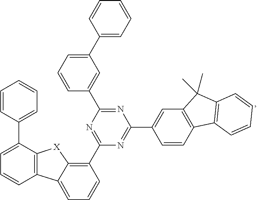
C12=C(C=CC(C3=NC(C4=C5C(=CC=C4)C4=C(C(C6=CC=CC=C6)=CC=C4)[X]5)=NC(C4=CC(C5=CC=CC=C5)=CC=C4)=N3)=C1)C1=C(C2(C)C)C=CC=C1
